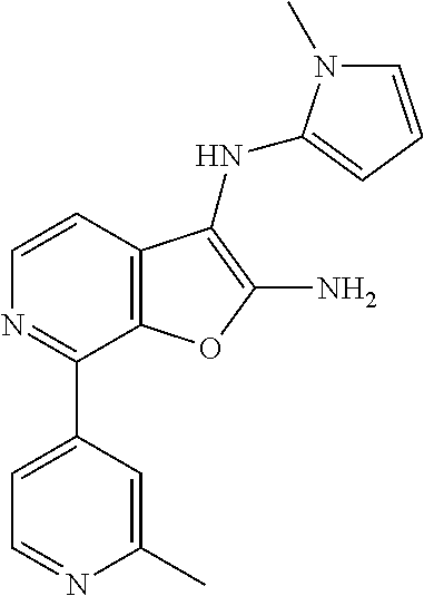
C1=CC2=C(C(C3=CC=NC(C)=C3)=N1)OC(N)=C2NC1=CC=CN1C
